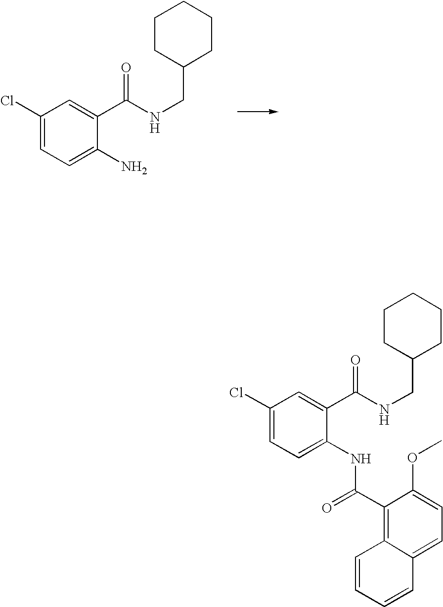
C1(Cl)=CC=C(N)C(C(NCC2CCCCC2)=O)=C1.C1(Cl)=CC=C(NC(=O)C2=C3C=CC=CC3=CC=C2OC)C(C(NCC2CCCCC2)=O)=C1
